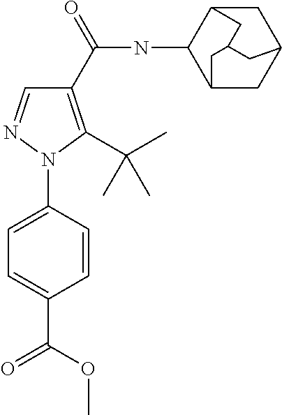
N1(C2=CC=C(C(OC)=O)C=C2)C(C(C)(C)C)=C(C(=O)NC2C3CC4CC2CC(C4)C3)C=N1
